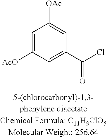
C1=C([AcO])C=C(C(Cl)=O)C=C1[OAc]
